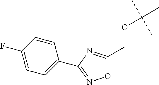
C1=CC(F)=CC=C1C1=NOC(COC(C)(C)C)=N1
